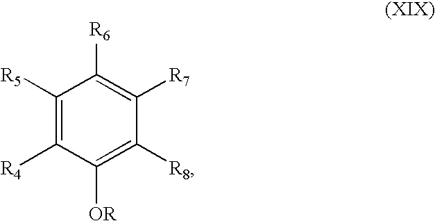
C1([R5])=C([R4])C([OR])=C([R8])C([R7])=C1[R6]
